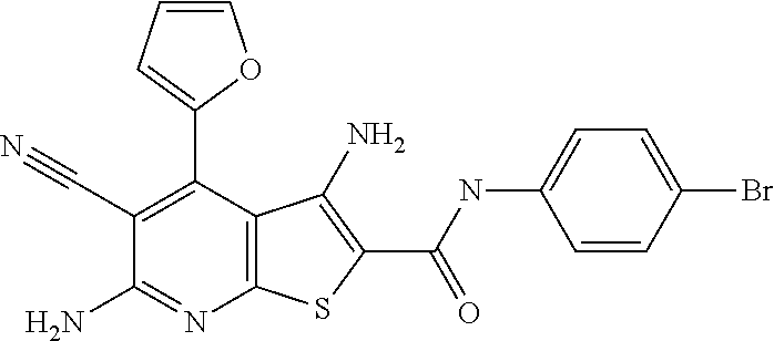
C1=CC=C(C2=C(C#N)C(N)=NC3=C2C(N)=C(C(NC2=CC=C(Br)C=C2)=O)S3)O1
